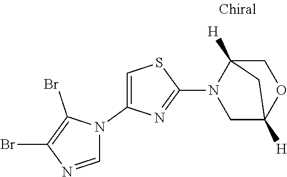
C1=NC(Br)=C(Br)N1C1=CSC(N2CC3([H])OCC2([H])C3)=N1
